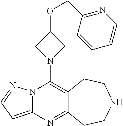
N12C(=CC=N1)N=C1C(=C2N2CC(OCC3=NC=CC=C3)C2)CCNCC1
